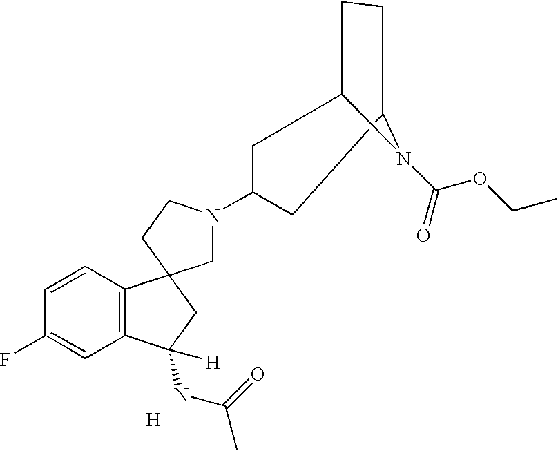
C1(N2CC3(CC2)C2=C(C([H])(NC(=O)C)C3)C=C(F)C=C2)CC2CCC(C1)N2C(OCC)=O.[H]
